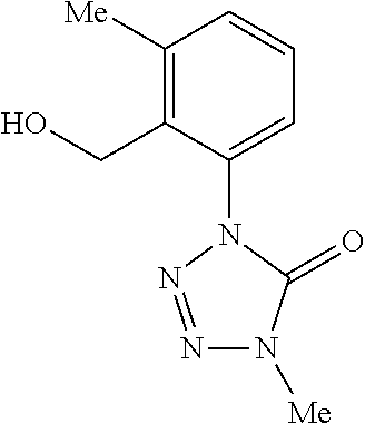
C1([Me])=C(CO)C(N2N=NN([Me])C2=O)=CC=C1
